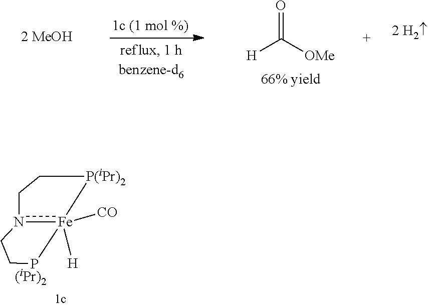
C1CCn2[Fe]([CO])([H])([P(iPr)2]1)PCC2.[(iPr)2].[H]C([OMe])=O
